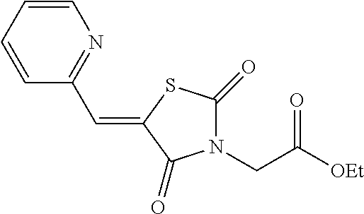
C1=CC=CC(C=C2C(=O)N(CC([OEt])=O)C(=O)S2)=N1
